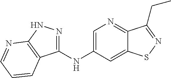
C1(NC2=CN=C3C(=C2)SN=C3CC)=NNC2=C1C=CC=N2
